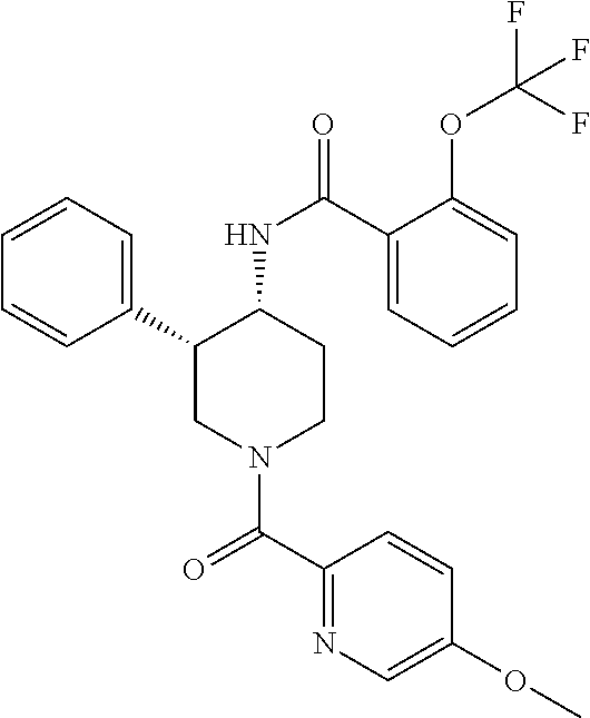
C1=CC=C(C2CN(C(C3=NC=C(OC)C=C3)=O)CCC2NC(=O)C2=CC=CC=C2OC(F)(F)F)C=C1
